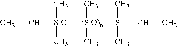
C=C[SiO]([(SiO)n]([Si](C=C)(C)C)(C)C)(C)C
